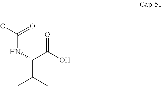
C(C(NC(OC)=O)C(O)=O)(C)C
